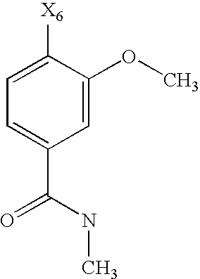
C1=C([X6])C(OC)=CC(C(NC)=O)=C1
